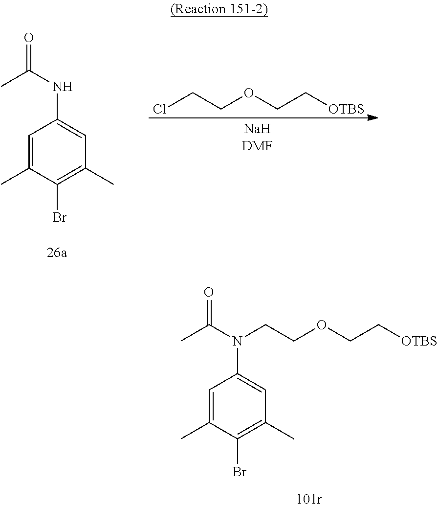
CC(N(CCOCC[OTBS])C1=CC(C)=C(Br)C(C)=C1)=O.ClCCOCC[OTBS].CC(NC1=CC(C)=C(Br)C(C)=C1)=O
